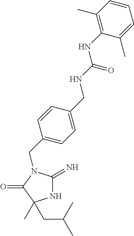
N1C(=N)N(CC2=CC=C(CNC(NC3=C(C)C=CC=C3C)=O)C=C2)C(=O)C1(C)CC(C)C
